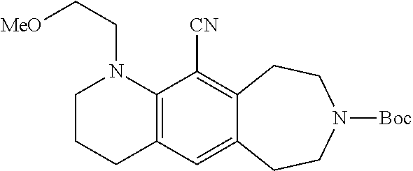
C1CCC2=C(N1CC[MeO])C([CN])=C1C(=C2)CCN([Boc])CC1
